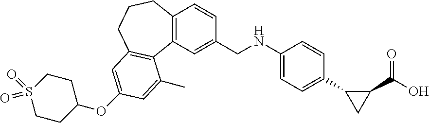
C12=C(C=C(CNC3=CC=C(C4CC4C(O)=O)C=C3)C=C1)C1=C(CCC2)C=C(OC2CCS(=O)(=O)CC2)C=C1C
